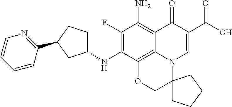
C1(NC2=C(F)C(N)=C3C4=C2OCC2(N4C=C(C(O)=O)C3=O)CCCC2)CCC(C2=NC=CC=C2)C1
